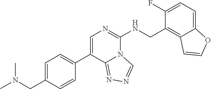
C1=C(CN(C)C)C=CC(C2=CN=C(NCC3=C4C(=CC=C3F)OC=C4)N3C2=NN=C3)=C1
